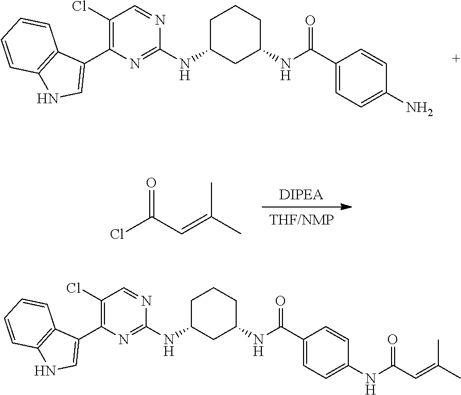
C1C(NC2=NC(C3=CNC4=C3C=CC=C4)=C(Cl)C=N2)CC(NC(C2=CC=C(N)C=C2)=O)CC1.[THF/NMP].[DIPEA].ClC(C=C(C)C)=O.C1C(NC2=NC(C3=CNC4=C3C=CC=C4)=C(Cl)C=N2)CC(NC(C2=CC=C(NC(C=C(C)C)=O)C=C2)=O)CC1
